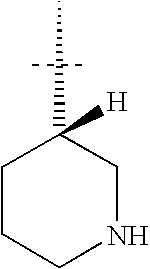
C1CCNCC1([H])C
